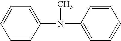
C1=CC(N(C)C2=CC=CC=C2)=CC=C1
